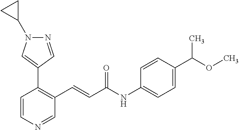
C1=CN=CC(C=CC(NC2=CC=C(C(OC)C)C=C2)=O)=C1C1=CN(C2CC2)N=C1
